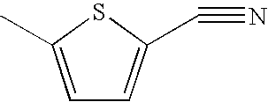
C1=C(C)SC(C#N)=C1
